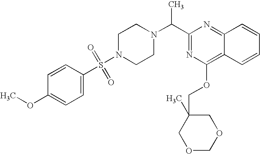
C1(OC)=CC=C(S(N2CCN(C(C3=NC(OCC4(C)COCOC4)=C4C(=N3)C=CC=C4)C)CC2)(=O)=O)C=C1
